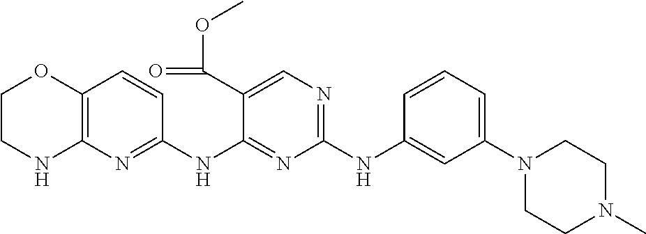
C1(NC2=CC(N3CCN(C)CC3)=CC=C2)=NC=C(C(OC)=O)C(NC2=NC3=C(C=C2)OCCN3)=N1
